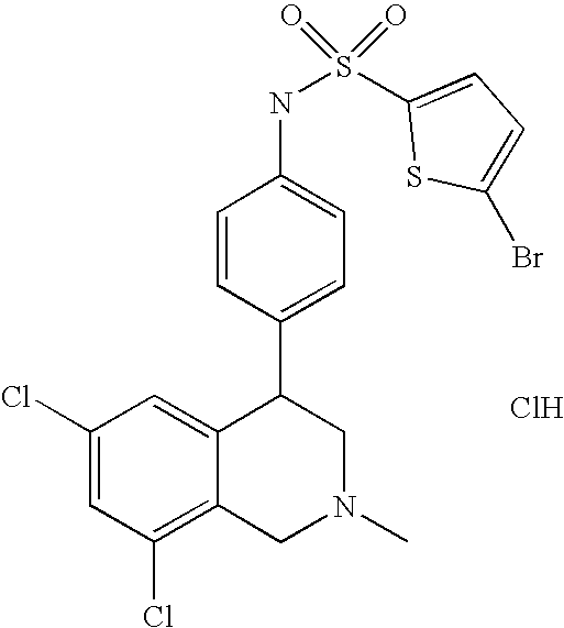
C1(Cl)=C2C(=CC(Cl)=C1)C(C1=CC=C(NS(=O)(=O)C3=CC=C(Br)S3)C=C1)CN(C)C2.Cl
